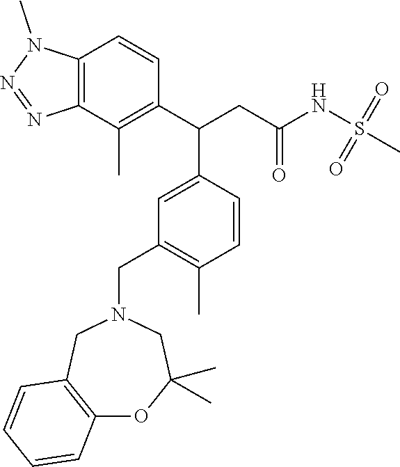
C12=C(C(C)=C(C(C3=CC(CN4CC5=C(OC(C)(C)C4)C=CC=C5)=C(C)C=C3)CC(NS(C)(=O)=O)=O)C=C1)N=NN2C
